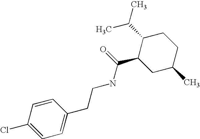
C1(CCNC(C2CC(C)CCC2C(C)C)=O)=CC=C(Cl)C=C1
